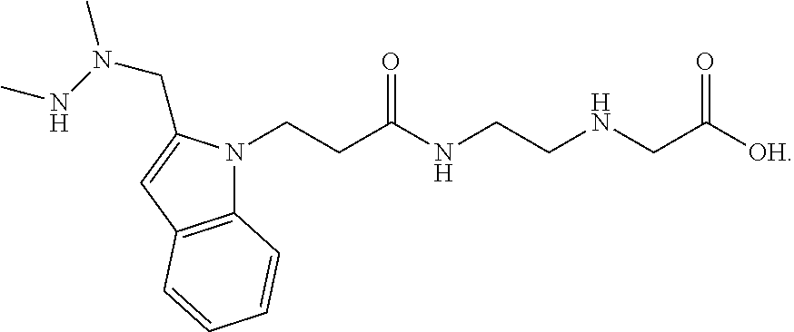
N1(CCC(NCCNCC([OH])=O)=O)C2=C(C=C1CN(NC)C)C=CC=C2
